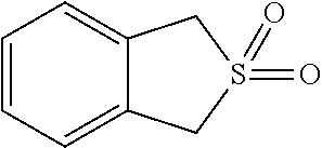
C1=CC=C2C(=C1)CS(=O)(=O)C2
